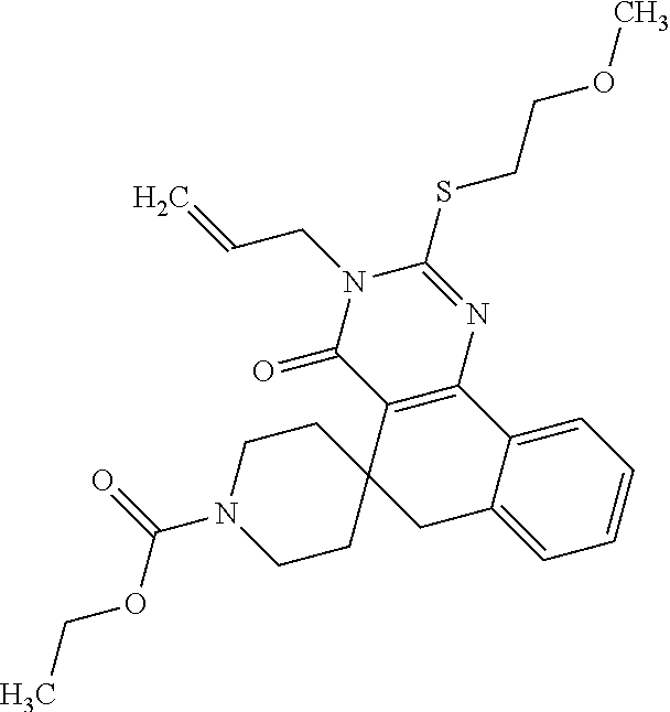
C12=CC=CC=C1C1=C(C3(C2)CCN(C(=O)OCC)CC3)C(=O)N(CC=C)C(SCCOC)=N1
